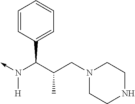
C(N(->C)[H])(C1=CC=CC=C1)C(CN1CCNCC1)C
